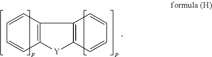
C12=C([Y]C3=C1C=CC=C3)C=CC=C2
